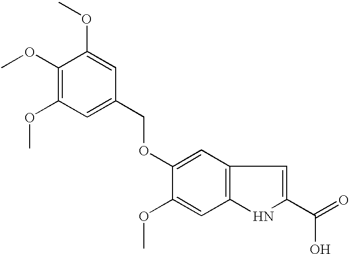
C1(OC)=CC2=C(C=C1OCC1=CC(OC)=C(OC)C(OC)=C1)C=C(C(O)=O)N2
